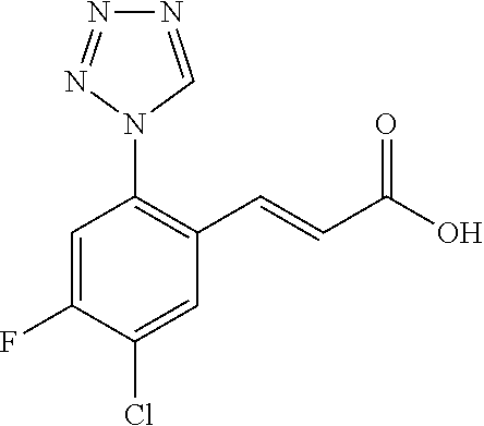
N1=CN(C2=C(C=CC(O)=O)C=C(Cl)C(F)=C2)N=N1
